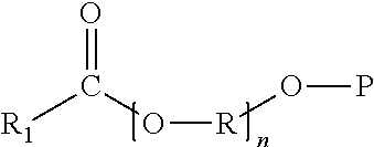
[R1]C(O[R]OP)=O
